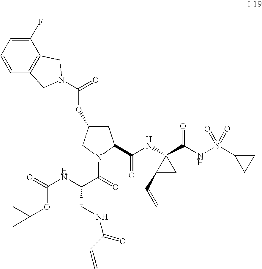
C1C(OC(=O)N2CC3=C(C(F)=CC=C3)C2)CN(C(=O)C(NC(=O)OC(C)(C)C)CNC(=O)C=C)C1C(NC1(C(NS(C2CC2)(=O)=O)=O)C(C=C)C1)=O
